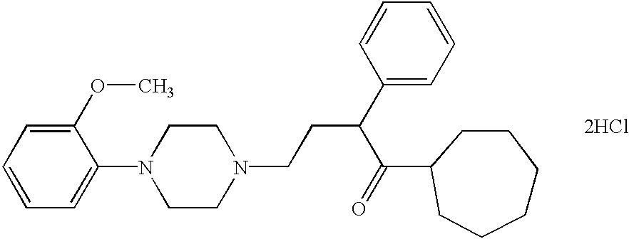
C1(OC)=CC=CC=C1N1CCN(CCC(C(=O)C2CCCCCC2)C2=CC=CC=C2)CC1.[2HCl]
